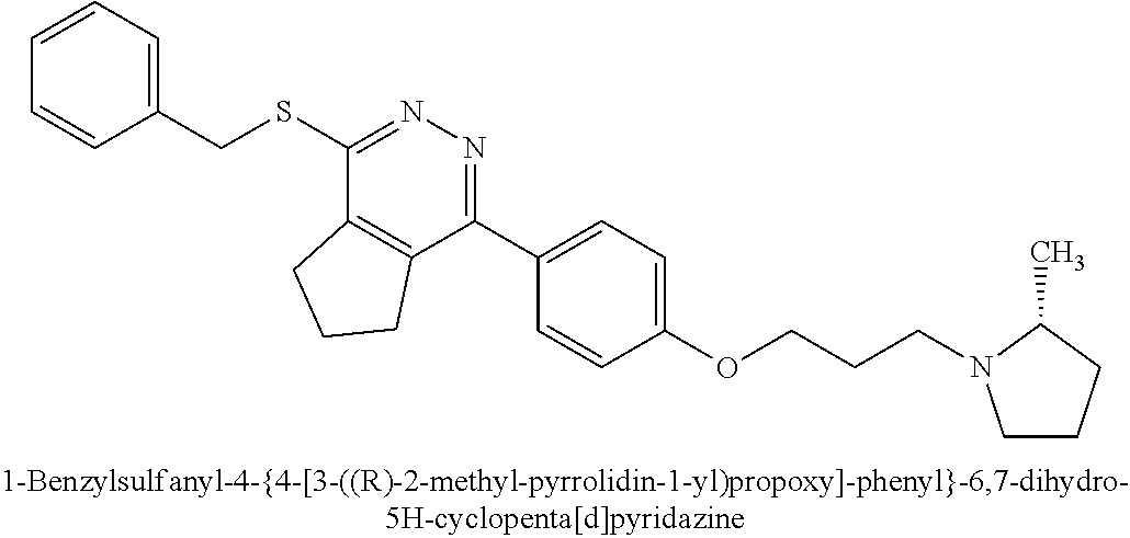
C1(SCC2=CC=CC=C2)=NN=C(C2=CC=C(OCCCN3CCCC3C)C=C2)C2=C1CCC2
